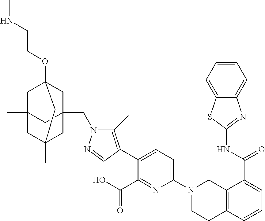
C1=CC=C2C(=C1)N=C(NC(C1=CC=CC3=C1CN(C1=CC=C(C4=C(C)N(CC56CC7(OCCNC)CC(C)(C5)CC(C)(C6)C7)N=C4)C(C(O)=O)=N1)CC3)=O)S2
